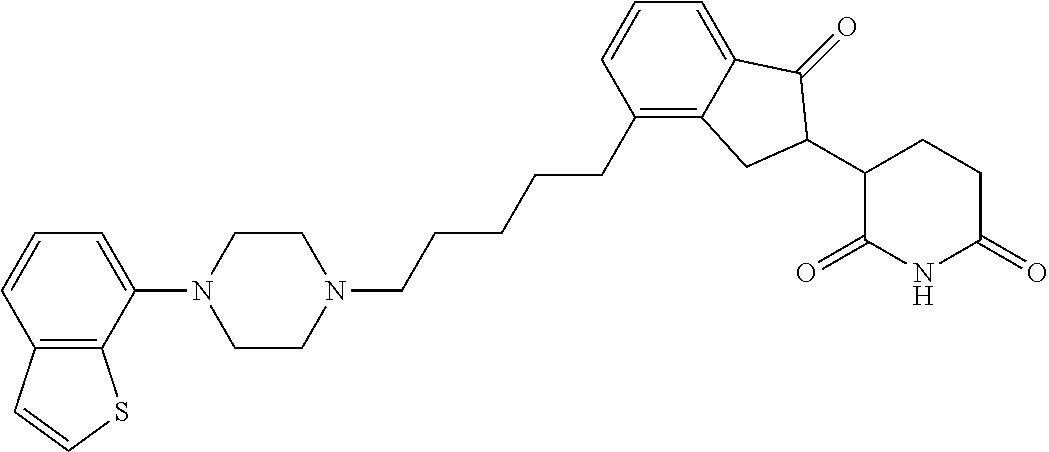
C1=CC2=C(C(N3CCN(CCCCCC4=C5C(=CC=C4)C(=O)C(C4CCC(=O)NC4=O)C5)CC3)=C1)SC=C2
